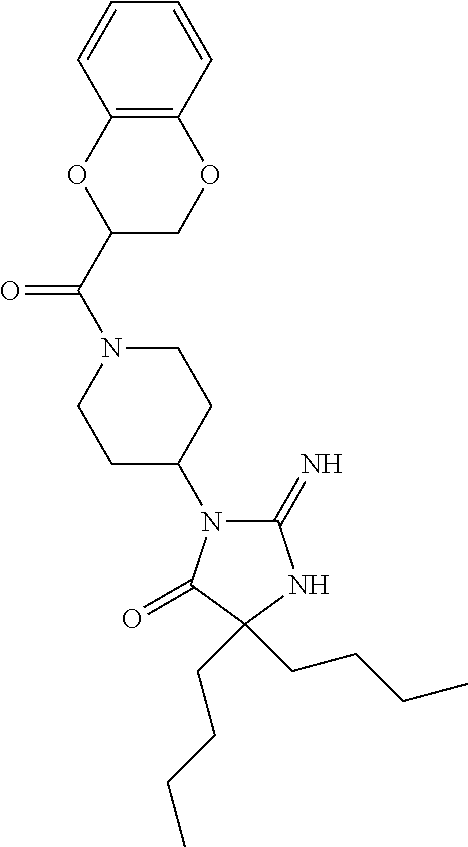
C1(=N)N(C2CCN(C(C3COC4=C(O3)C=CC=C4)=O)CC2)C(=O)C(CCCC)(CCCC)N1
